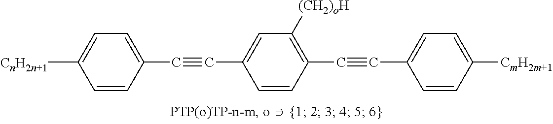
[CnH2n+1]C1=CC=C(C#CC2=CC([(CH2)oH])=C(C#CC3=CC=C([CmH2m+1])C=C3)C=C2)C=C1
